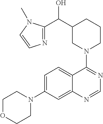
C1OCCN(C2=CC=C3C(=C2)N=CN=C3N2CCCC(C(C3=NC=CN3C)O)C2)C1
